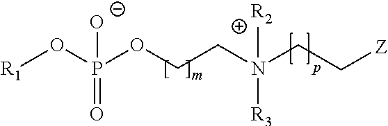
[R1]OP(OCCN(CC[Z])([R3])[R2])(=O)[O-]
